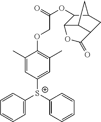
C1=CC([S+](C2=CC(C)=C(OCC(=O)OC3C4C5C(CC3C5)C(=O)O4)C(C)=C2)C2=CC=CC=C2)=CC=C1
